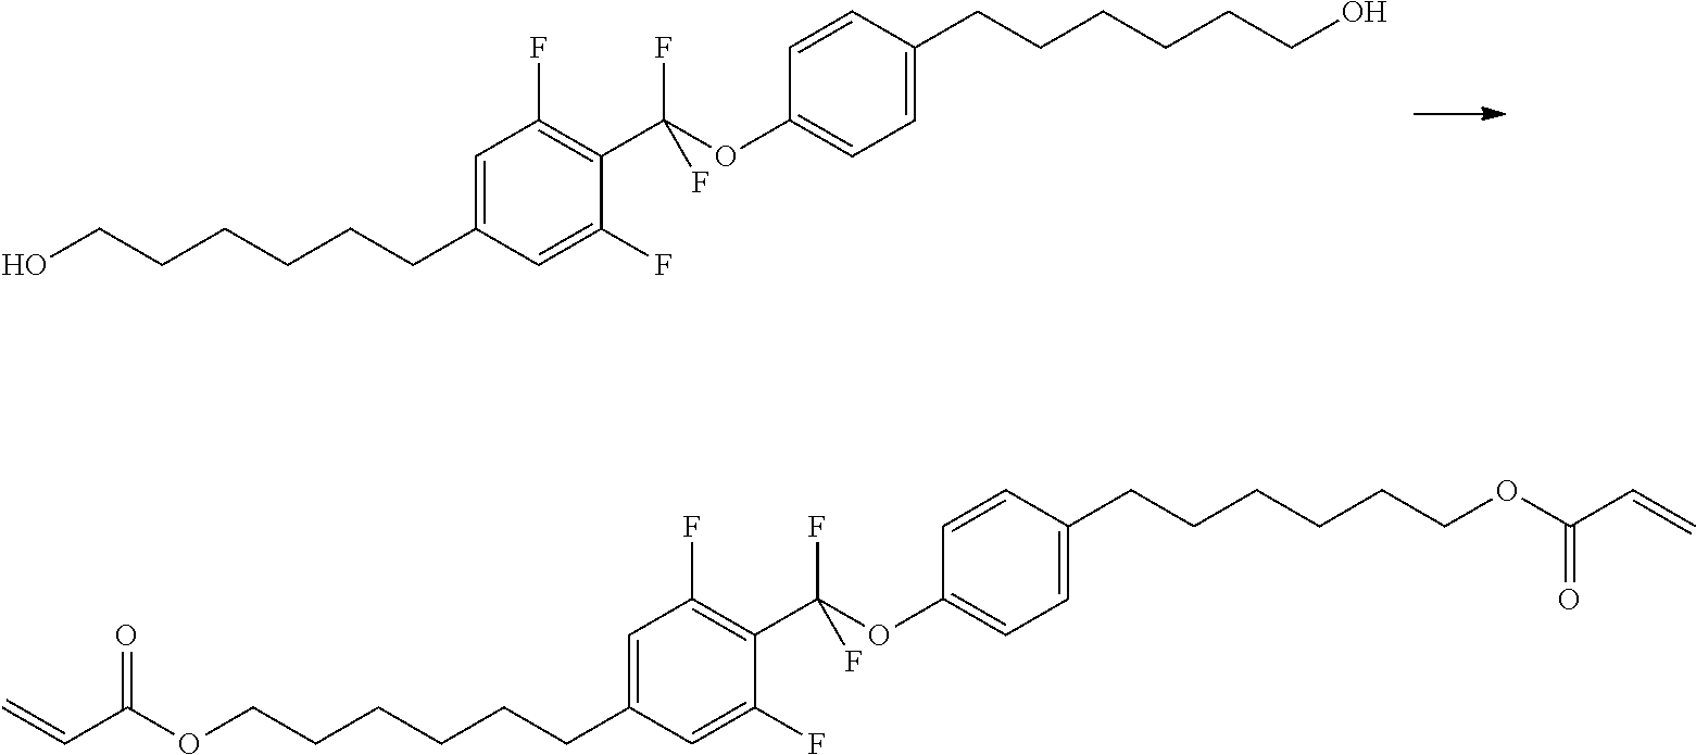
C1=C(CCCCCCO)C=C(F)C(C(OC2=CC=C(CCCCCCO)C=C2)(F)F)=C1F.C1=C(CCCCCCOC(C=C)=O)C=C(F)C(C(OC2=CC=C(CCCCCCOC(C=C)=O)C=C2)(F)F)=C1F
